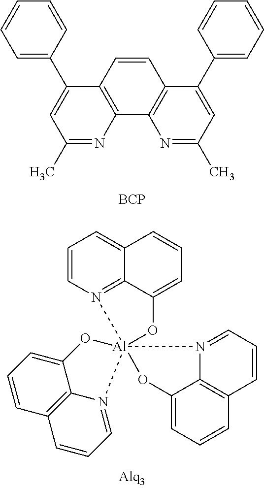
N1=C(C)C=C(C2=CC=CC=C2)C2=C1C1=C(C=C2)C(C2=CC=CC=C2)=CC(C)=N1.[BCP].C1=CN2=C3C(=C1)C=CC=C3O[Al]213(N2=CC=CC4=C2C(=CC=C4)O1)N1=CC=CC2=C1C(=CC=C2)O3
